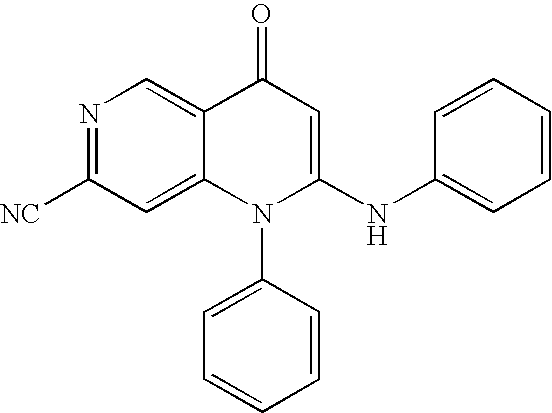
C1([NC])=NC=C2C(=C1)N(C1=CC=CC=C1)C(NC1=CC=CC=C1)=CC2=O
